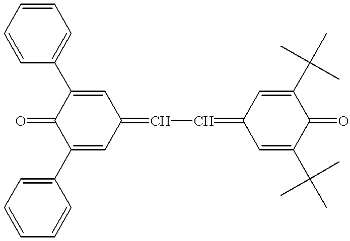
C1(C2=CC=CC=C2)=CC(=CC=C2C=C(C(C)(C)C)C(=O)C(C(C)(C)C)=C2)C=C(C2=CC=CC=C2)C1=O
